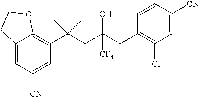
C1([CN])=CC(C(CC(CC2=C(Cl)C=C([CN])C=C2)([CF3])O)(C)C)=C2C(=C1)CCO2
